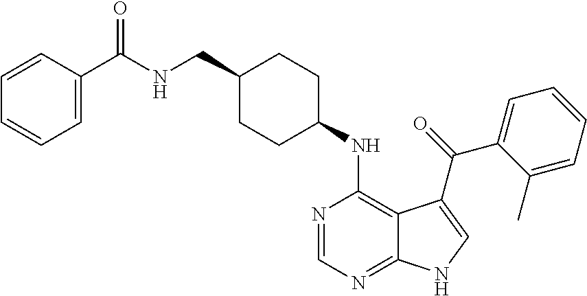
C1CC(NC2=C3C(=NC=N2)NC=C3C(=O)C2=CC=CC=C2C)CCC1CNC(C1=CC=CC=C1)=O
